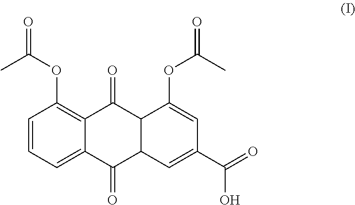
C1=CC=C2C(=C1OC(=O)C)C(=O)C1C(C2=O)C=C(C(=O)O)C=C1OC(C)=O
